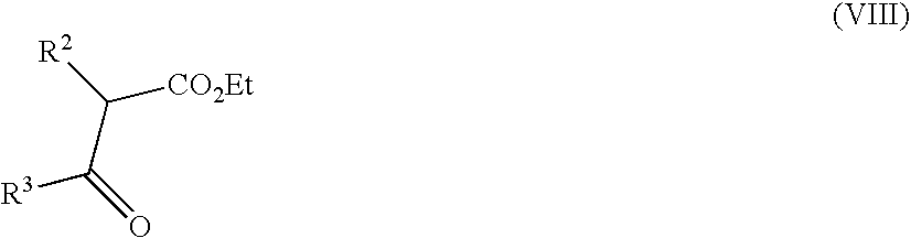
[R2]C([CO2Et])C([R3])=O
